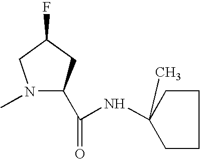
N1(C)C(C(=O)NC2(C)CCCC2)CC(F)C1
